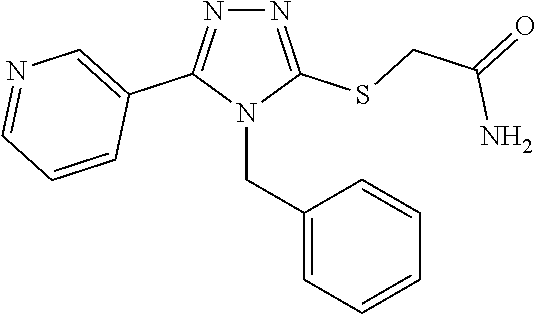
N1=C(SCC(N)=O)N(CC2=CC=CC=C2)C(C2=CN=CC=C2)=N1
